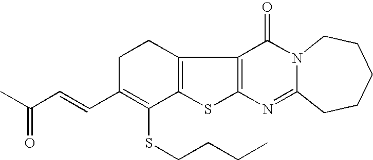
C12=C(C3=C(S1)N=C1N(C3=O)CCCCC1)CCC(C=CC(C)=O)=C2SCCCC
